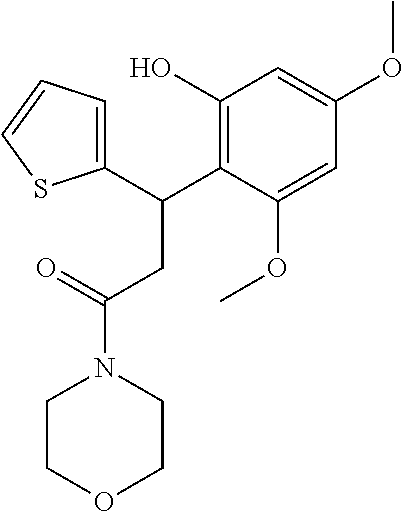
C1(C(C2=C(O)C=C(OC)C=C2OC)CC(N2CCOCC2)=O)=CC=CS1
